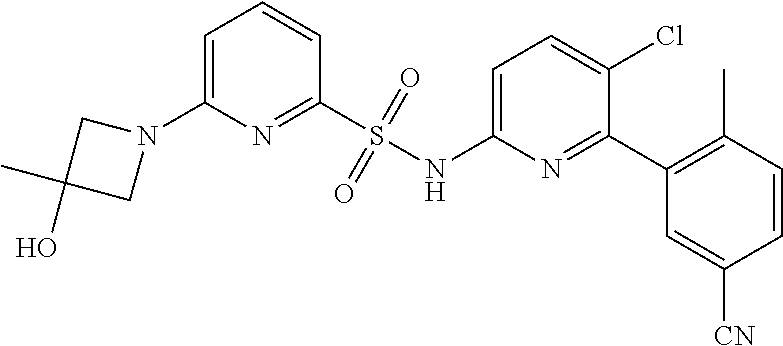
C1(S(NC2=CC=C(Cl)C(C3=C(C)C=CC([CN])=C3)=N2)(=O)=O)=NC(N2CC(C)(O)C2)=CC=C1
